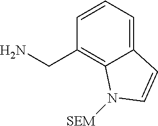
C1=CC=C2C(=C1CN)N([SEM])C=C2
